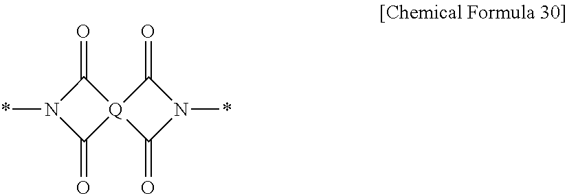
N1(*)C(=O)[Q]2(C1=O)C(=O)N(*)C2=O
